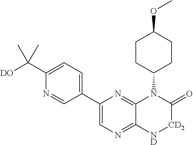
C1CC(N2C3=NC(C4=CC=C(C([DO])(C)C)N=C4)=CN=C3[ND][CD2]C2=O)CCC1OC
